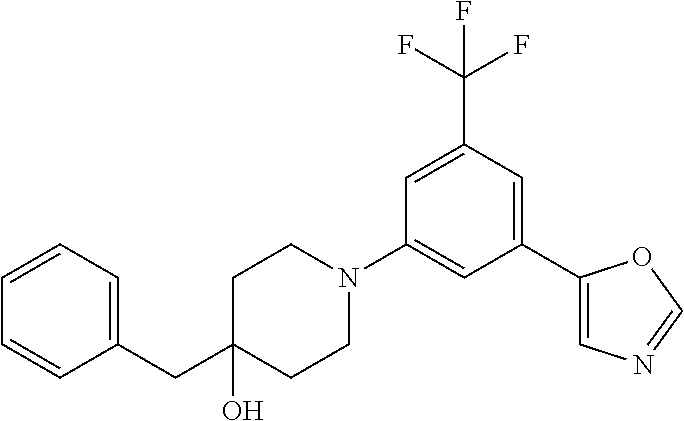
C1=C(C(F)(F)F)C=C(C2=CN=CO2)C=C1N1CCC(CC2=CC=CC=C2)(O)CC1
